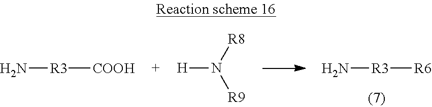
N[R3][R6].N[R3][COOH].[H]N([R9])[R8]
